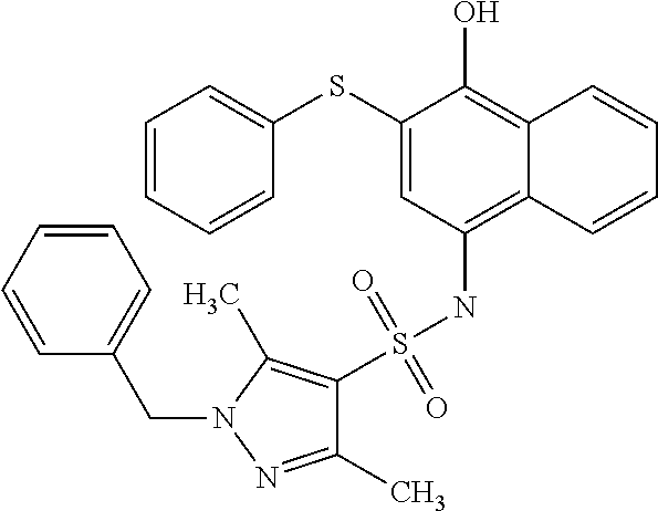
C1(SC2=CC=CC=C2)=CC(NS(C2=C(C)N(CC3=CC=CC=C3)N=C2C)(=O)=O)=C2C(=C1O)C=CC=C2
